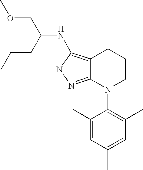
C12=NN(C)C(NC(COC)CCC)=C1CCCN2C1=C(C)C=C(C)C=C1C
